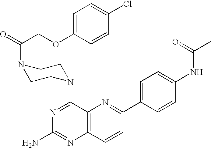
C12=C(C=CC(C3=CC=C(NC(C)=O)C=C3)=N1)N=C(N)N=C2N1CCN(C(COC2=CC=C(Cl)C=C2)=O)CC1
